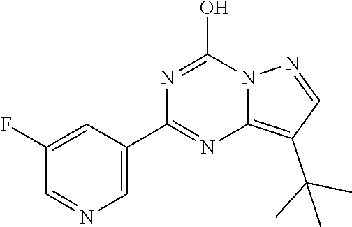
C1=C(C2=NC3=C(C(C)(C)C)C=NN3C(O)=N2)C=C(F)C=N1
